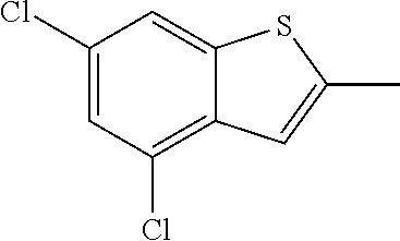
C1(Cl)=CC(Cl)=C2C(=C1)SC(C)=C2
